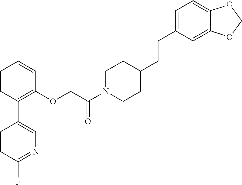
C1=CC(C2=CN=C(F)C=C2)=C(OCC(N2CCC(CCC3=CC=C4C(=C3)OCO4)CC2)=O)C=C1
